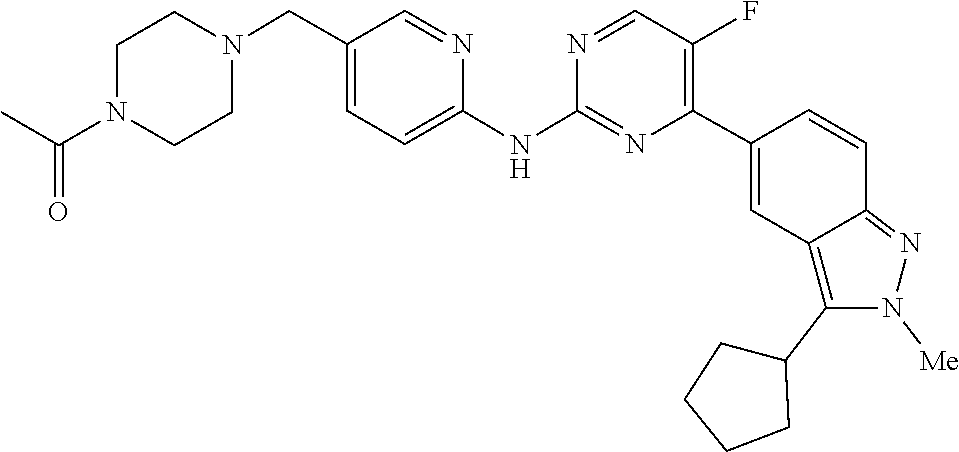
C1CN(C(=O)C)CCN1CC1=CC=C(NC2=NC(C3=CC4=C(C5CCCC5)N([Me])N=C4C=C3)=C(F)C=N2)N=C1
